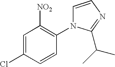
C1=CN=C(C(C)C)N1C1=C([NO2])C=C(Cl)C=C1
